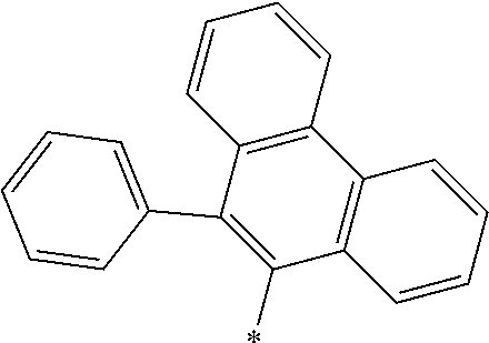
C1(*)=C(C2=CC=CC=C2)C2=C(C3=C1C=CC=C3)C=CC=C2
